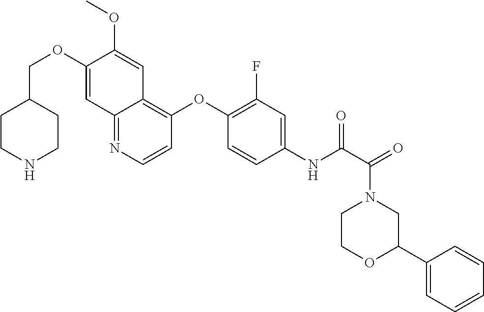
C1(OCC2CCNCC2)=CC2=NC=CC(OC3=C(F)C=C(NC(C(=O)N4CCOC(C5=CC=CC=C5)C4)=O)C=C3)=C2C=C1OC
